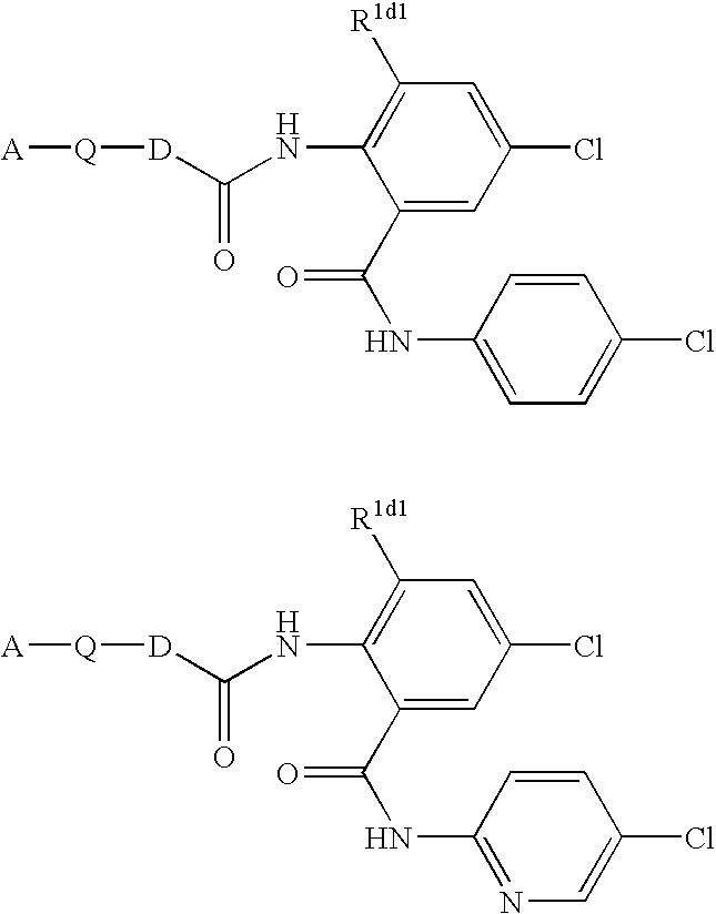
[D](C(NC1=C([R1d1])C=C(Cl)C=C1C(=O)NC1=CC=C(Cl)C=C1)=O)[Q][A].[D](C(NC1=C([R1d1])C=C(Cl)C=C1C(=O)NC1=NC=C(Cl)C=C1)=O)[Q][A]
